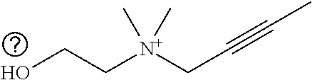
OCC[N+](CC#CC)(C)C
